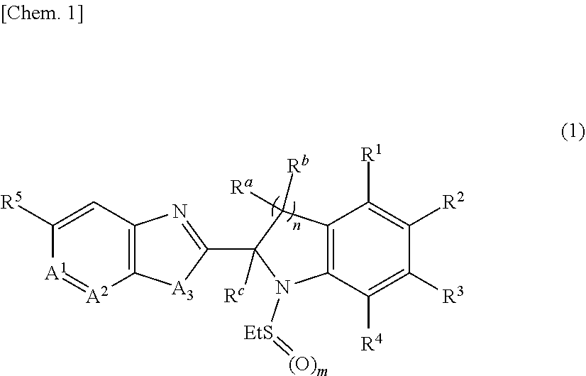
C12=C(C=C([R5])[A1]=[A2]1)N=C(C1([Rc])N([EtS]=[(O)m])C3=C(C1([Rb])[Ra])C([R1])=C([R2])C([R3])=C3[R4])[A3]2
